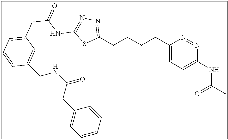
C1(CCCCC2=NN=C(NC(=O)CC3=CC=CC(CNC(=O)CC4=CC=CC=C4)=C3)S2)=CC=C(NC(C)=O)N=N1
